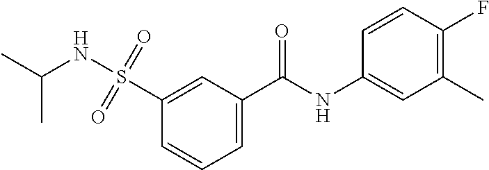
C1=C(C(NC2=CC(C)=C(F)C=C2)=O)C=C(S(NC(C)C)(=O)=O)C=C1
